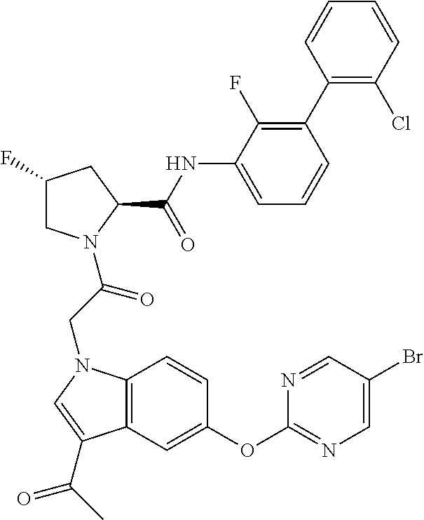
C12=C(C=C(OC3=NC=C(Br)C=N3)C=C1)C(C(C)=O)=CN2CC(=O)N1CC(F)CC1C(NC1=CC=CC(C2=C(Cl)C=CC=C2)=C1F)=O
